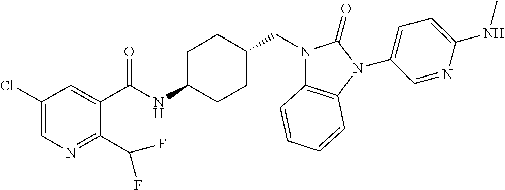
C1(Cl)=CN=C(C(F)F)C(C(NC2CCC(CN3C4=C(N(C5=CC=C(NC)N=C5)C3=O)C=CC=C4)CC2)=O)=C1
